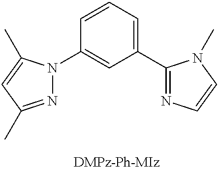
N1=C(C)C=C(C)N1C1=CC(C2=NC=CN2C)=CC=C1
